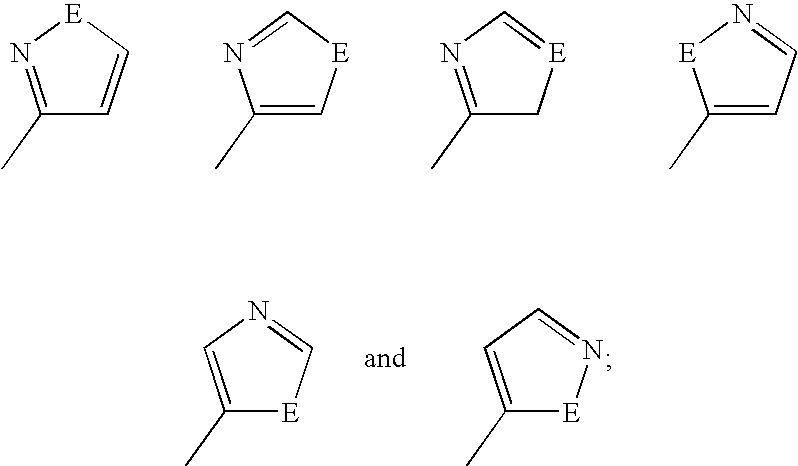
C1(C)=N[E]C=C1.C1(C)=C[E]C=N1.C1(C)=NC=[E]C1.C1(C)=CC=N[E]1.C1(C)=CN=C[E]1.C1(C)=CC=N[E]1
